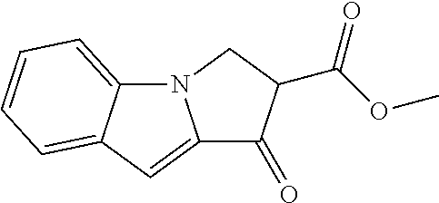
C12=CC3=CC=CC=C3N1CC(C(OC)=O)C2=O
